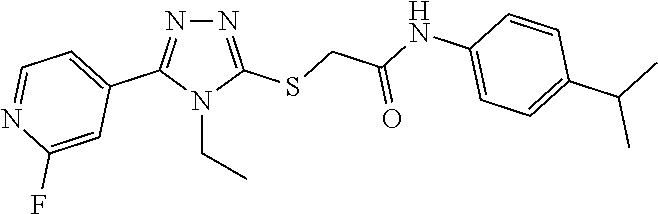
N1=C(SCC(NC2=CC=C(C(C)C)C=C2)=O)N(CC)C(C2=CC=NC(F)=C2)=N1
